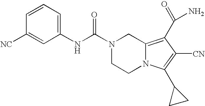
C1=CC=C(NC(N2CCN3C(=C(C(N)=O)C([CN])=C3C3CC3)C2)=O)C=C1[NC]
